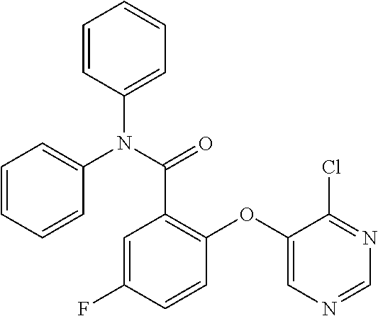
N(C1=CC=CC=C1)(C(C1=C(OC2=CN=CN=C2Cl)C=CC(F)=C1)=O)C1=CC=CC=C1
